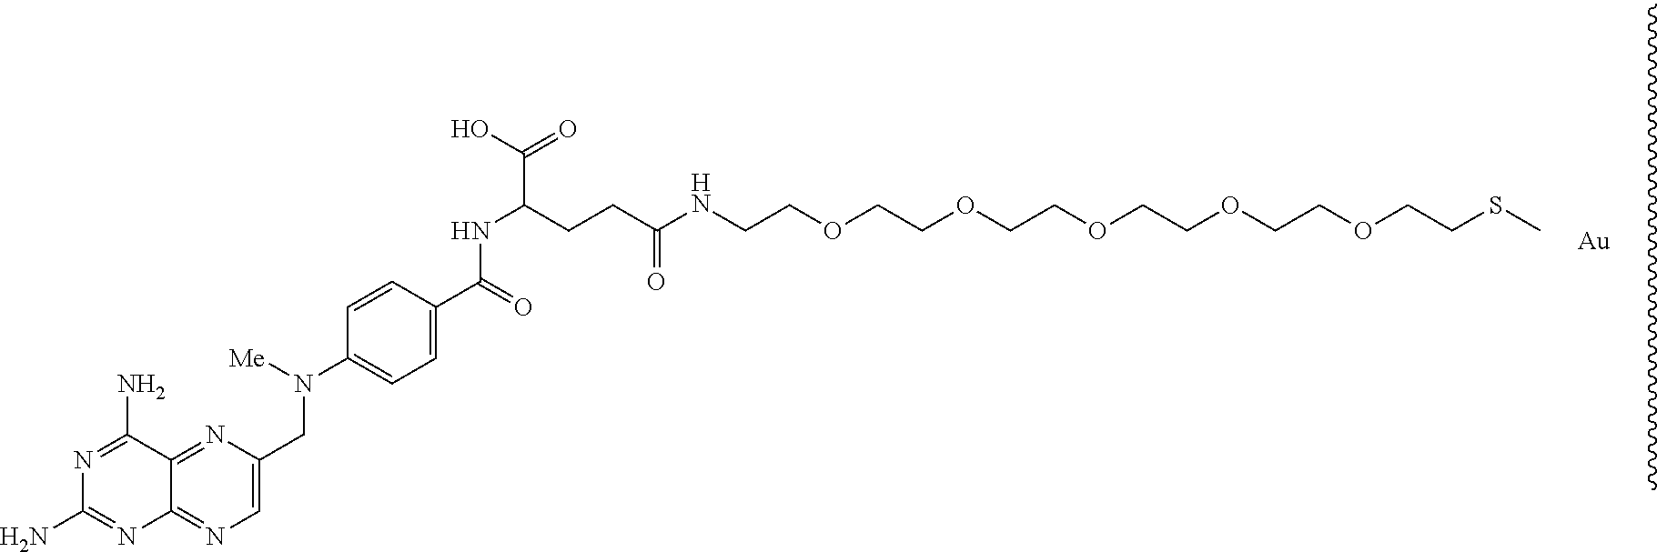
[Au].C12=NC(CN(C3=CC=C(C(=O)NC(CCC(NCCOCCOCCOCCOCCOCCSC)=O)C(O)=O)C=C3)[Me])=CN=C1N=C(N)N=C2N
